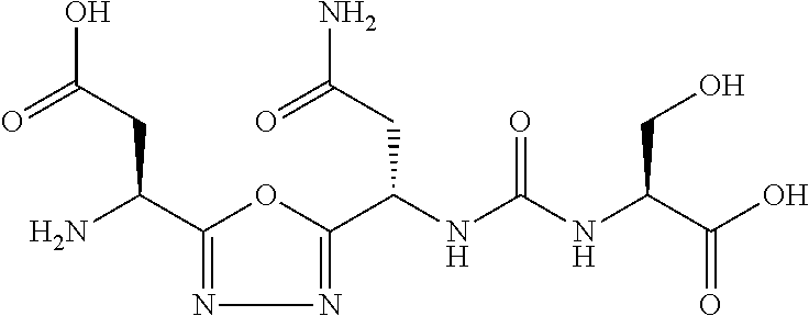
C1(C(N)CC(O)=O)=NN=C(C(NC(NC(C(O)=O)CO)=O)CC(N)=O)O1
